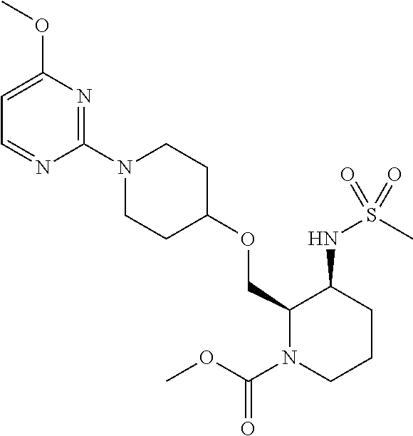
C1(COC2CCN(C3=NC(OC)=CC=N3)CC2)N(C(OC)=O)CCCC1NS(C)(=O)=O
